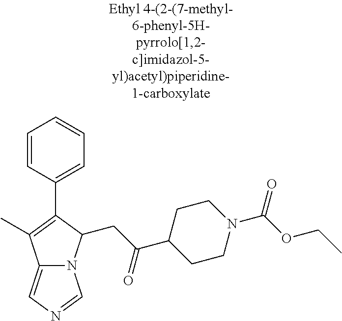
C12=CN=CN1C(CC(C1CCN(C(OCC)=O)CC1)=O)C(C1=CC=CC=C1)=C2C
